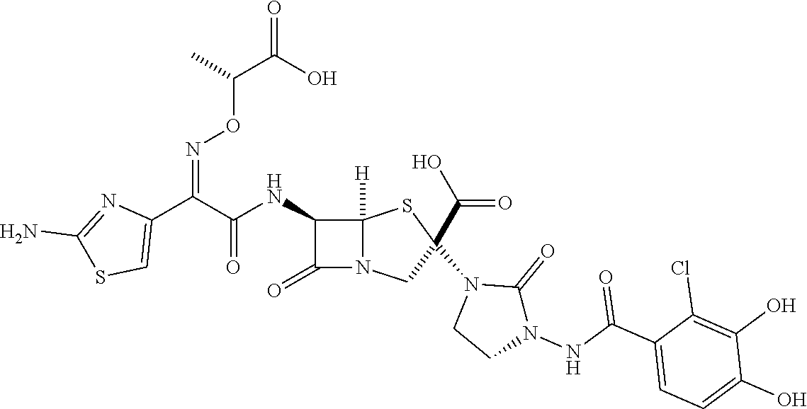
C(=O)(NC1C(=O)N2C1([H])SC(N1CCN(NC(C3=CC=C(O)C(O)=C3Cl)=O)C1=O)(C(O)=O)C2)C(C1=CSC(N)=N1)=NOC(C(O)=O)C
